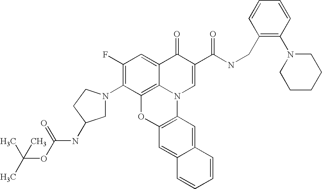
C1(F)=C(N2CC(NC(OC(C)(C)C)=O)CC2)C2=C3C(=C1)C(=O)C(C(NCC1=C(N4CCCCC4)C=CC=C1)=O)=CN3C1=C(O2)C=C2C(=C1)C=CC=C2
